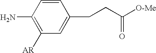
C1=CC(N)=C([AR])C=C1CCC([O-Me])=O
